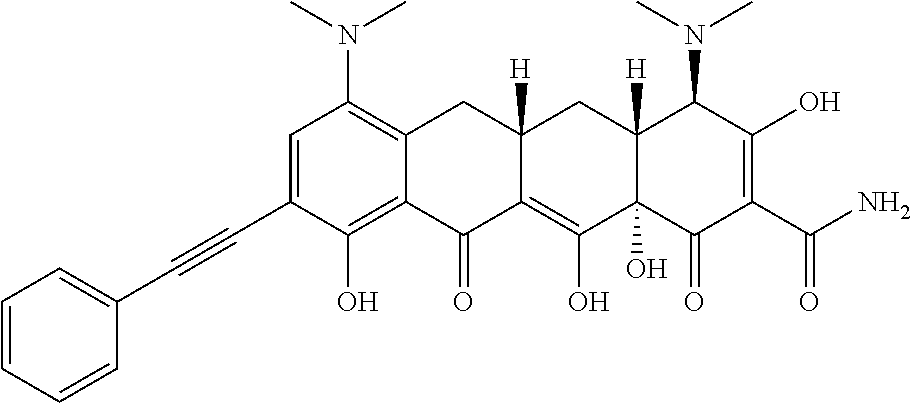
C1=C(C#CC2=CC=CC=C2)C(O)=C2C(=C1N(C)C)CC1([H])C(=C(O)C3(O)C([H])(C1)C(N(C)C)C(O)=C(C(N)=O)C3=O)C2=O
